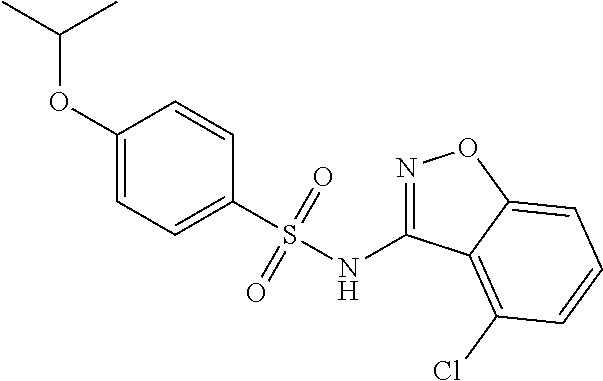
C1(OC(C)C)=CC=C(S(NC2=NOC3=CC=CC(Cl)=C23)(=O)=O)C=C1
